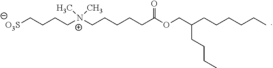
[N+](C)(CCCCCC(OCC(CCCC)CCCCCC)=O)(CCCC[O3S])C
